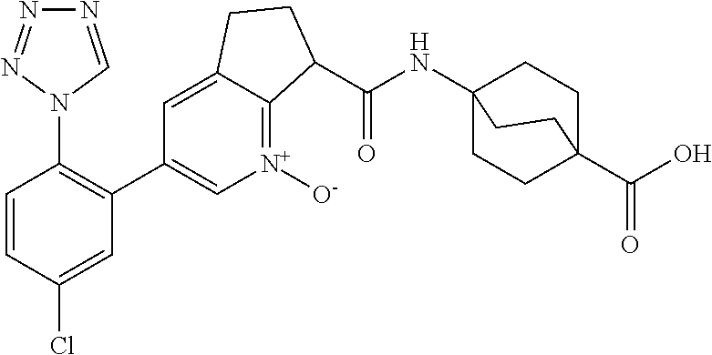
C1=CC(Cl)=CC(C2=C[N+]([O-])=C3C(=C2)CCC3C(NC23CCC(C(O)=O)(CC2)CC3)=O)=C1N1C=NN=N1
